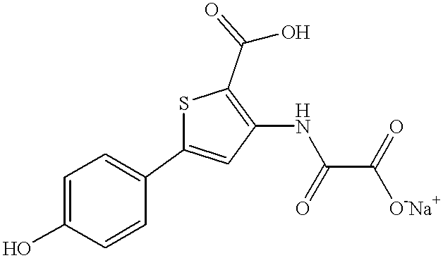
S1C(C2=CC=C(O)C=C2)=CC(NC(C(=O)[O-Na+])=O)=C1C(=O)O
